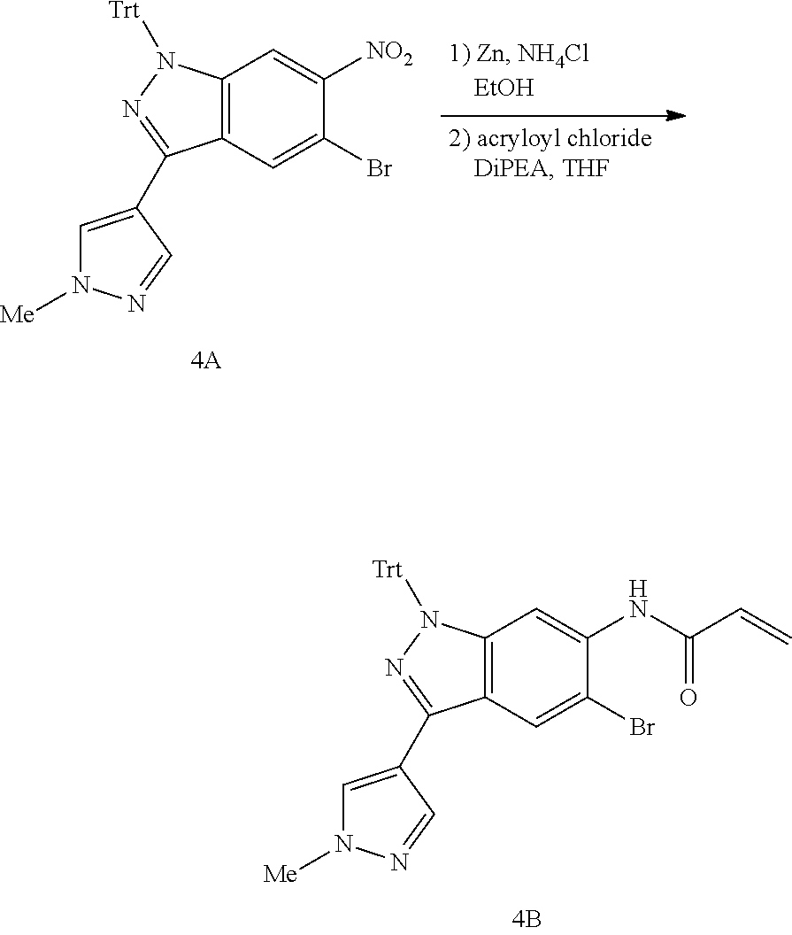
C12=C(C=C(Br)C(NC(C=C)=O)=C1)C(C1=CN([Me])N=C1)=NN2[Trt].C12=C(C=C(Br)C([NO2])=C1)C(C1=CN([Me])N=C1)=NN2[Trt]
